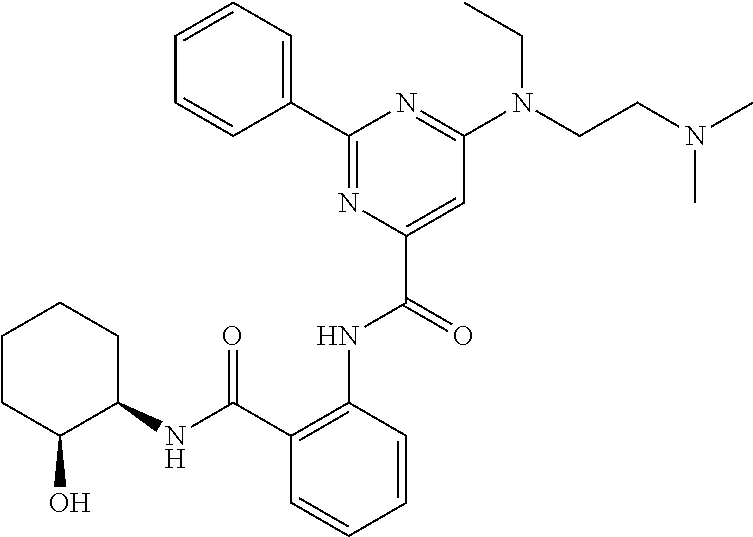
C1=CC=CC(C2=NC(C(=O)NC3=C(C(NC4CCCCC4O)=O)C=CC=C3)=CC(N(CCN(C)C)CC)=N2)=C1
